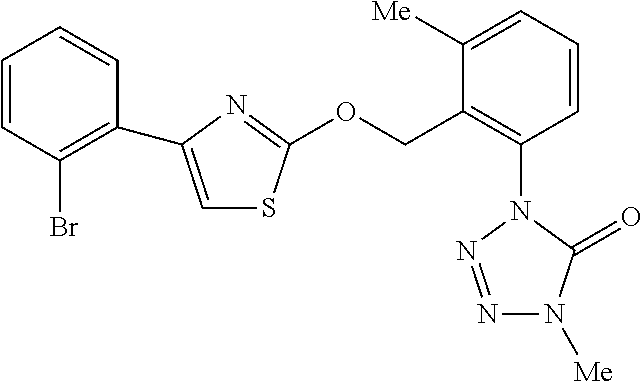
N1=NN(C2=C(COC3=NC(C4=C(Br)C=CC=C4)=CS3)C([Me])=CC=C2)C(=O)N1[Me]
